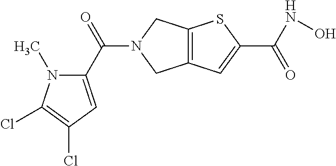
C12=C(CN(C(C3=CC(Cl)=C(Cl)N3C)=O)C1)SC(C(NO)=O)=C2
